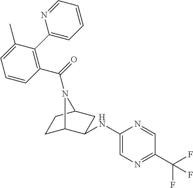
C1C2C(NC3=CN=C(C(F)(F)F)C=N3)CC(C1)N2C(=O)C1=C(C2=CC=CC=N2)C(C)=CC=C1
